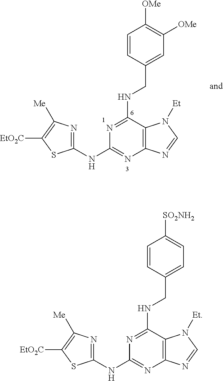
C1(NC2=NC([Me])=C([EtO2C])S2)=NC2=C(C(NCC3=CC=C([SO2NH2])C=C3)=N1)N([Et])C=N2.C1(NC2=NC([Me])=C([EtO2C])S2)=NC2=C(C(NCC3=CC([OMe])=C([OMe])C=C3)=N1)N([Et])C=N2
